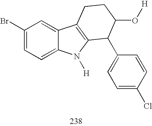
C1(Br)=CC=C2C(=C1)C1=C(N2[H])C(C2=CC=C(Cl)C=C2)C(O[H])CC1
